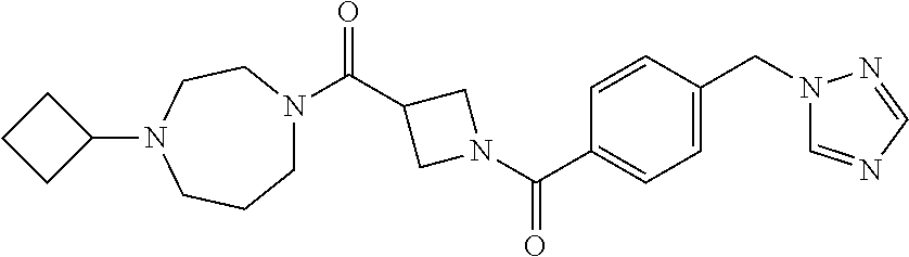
C1(C(N2CC(C(N3CCCN(C4CCC4)CC3)=O)C2)=O)=CC=C(CN2C=NC=N2)C=C1
